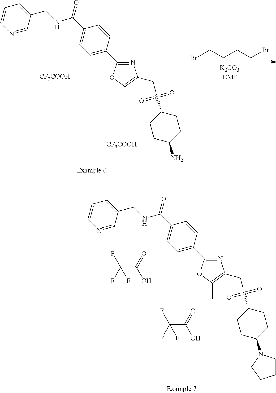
N1=CC(CNC(C2=CC=C(C3=NC(CS(C4CCC(N)CC4)(=O)=O)=C(C)O3)C=C2)=O)=CC=C1.BrCCCCBr.[CF3COOH].[CF3COOH].N1=CC(CNC(C2=CC=C(C3=NC(CS(C4CCC(N5CCCC5)CC4)(=O)=O)=C(C)O3)C=C2)=O)=CC=C1.C(C(=O)O)(F)(F)F.C(C(=O)O)(F)(F)F
